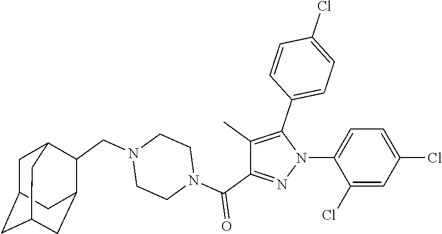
C1(Cl)=CC(Cl)=CC=C1N1N=C(C(N2CCN(CC3C4CC5CC(CC3C5)C4)CC2)=O)C(C)=C1C1=CC=C(Cl)C=C1
